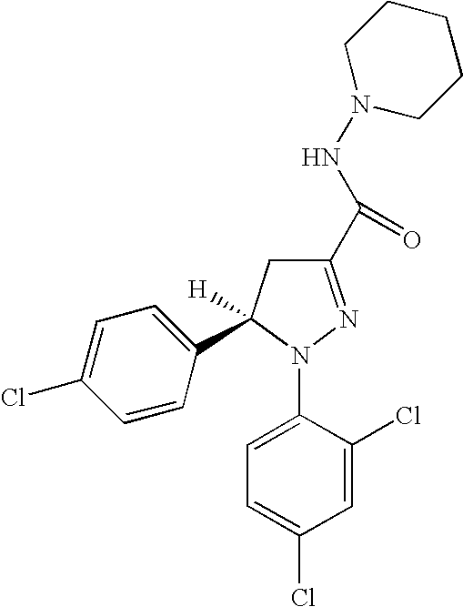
C1(C(NN2CCCCC2)=O)=NN(C2=CC=C(Cl)C=C2Cl)C(C2=CC=C(Cl)C=C2)([H])C1
